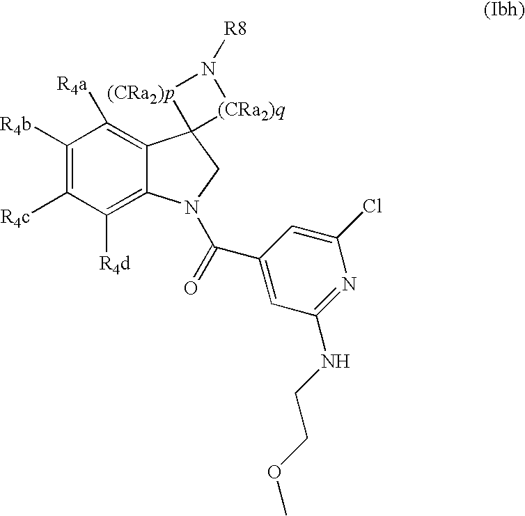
C1([R4b])=C([R4c])C([R4d])=C2C(=C1[R4a])C1(CN2C(=O)C2=CC(NCCOC)=NC(Cl)=C2)[(CRa2)q]N([R8])[(CRa2)p]1
